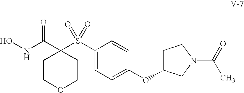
ONC(C1(S(C2=CC=C(OC3CCN(C(C)=O)C3)C=C2)(=O)=O)CCOCC1)=O
